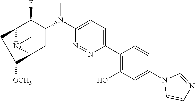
C12N(C)C(CC(N(C3=CC=C(C4=C(O)C=C(N5C=CN=C5)C=C4)N=N3)C)C1F)C([OCH3])C2
